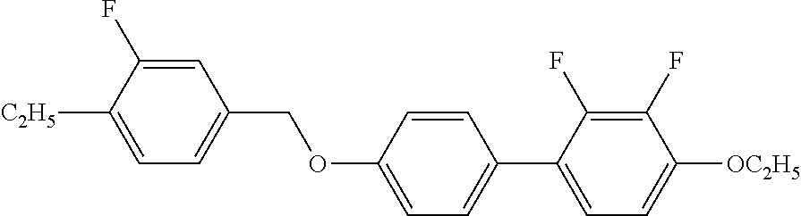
C1=C(F)C([C2H5])=CC=C1COC1=CC=C(C2=CC=C([OC2H5])C(F)=C2F)C=C1
